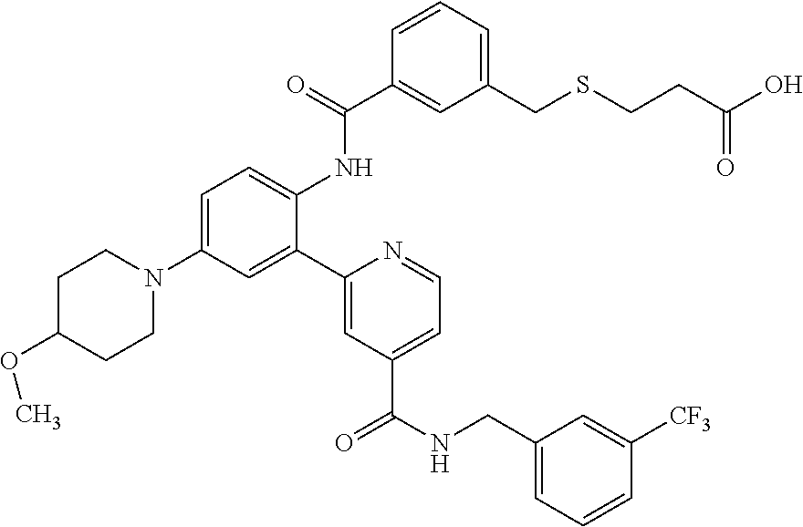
C1=C(N2CCC(OC)CC2)C=C(C2=CC(C(NCC3=CC=CC([CF3])=C3)=O)=CC=N2)C(NC(C2=CC(CSCCC(O)=O)=CC=C2)=O)=C1
